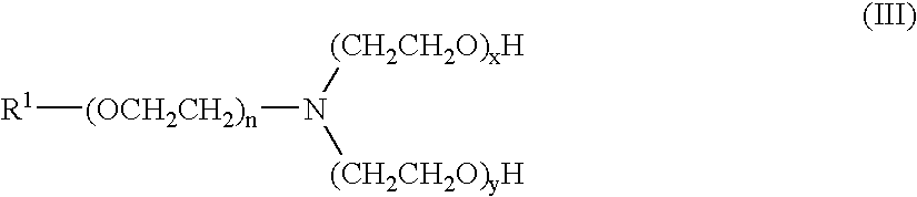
[R1][(OCH2CH2)n]N([(CH2CH2O)yH])[(CH2CH2O)xH]
